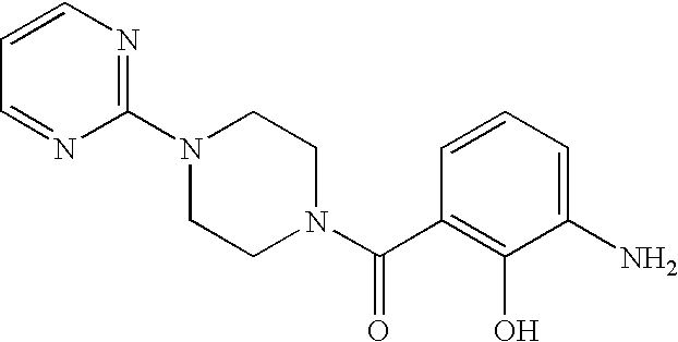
C(=O)(C1=C(O)C(N)=CC=C1)N1CCN(C2=NC=CC=N2)CC1
